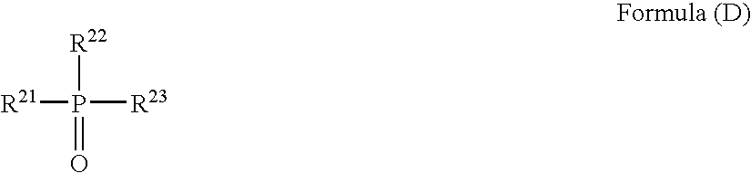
[R21]P([R23])(=O)[R22]
